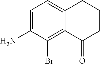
C1=C(N)C(Br)=C2C(=C1)CCCC2=O
